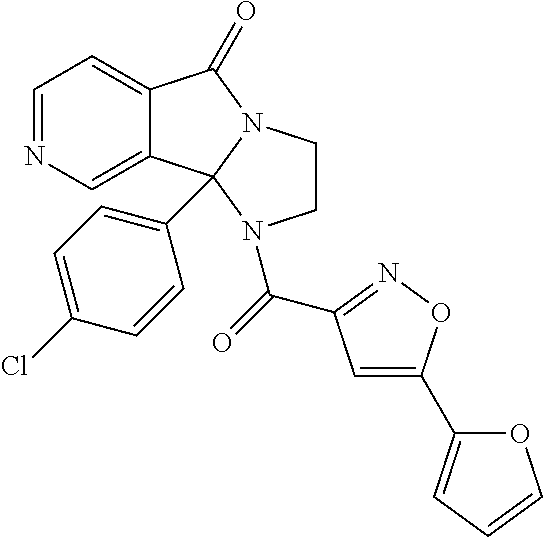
C1=NC=C2C(=C1)C(=O)N1CCN(C(=O)C3=NOC(C4=CC=CO4)=C3)C21C1=CC=C(Cl)C=C1
